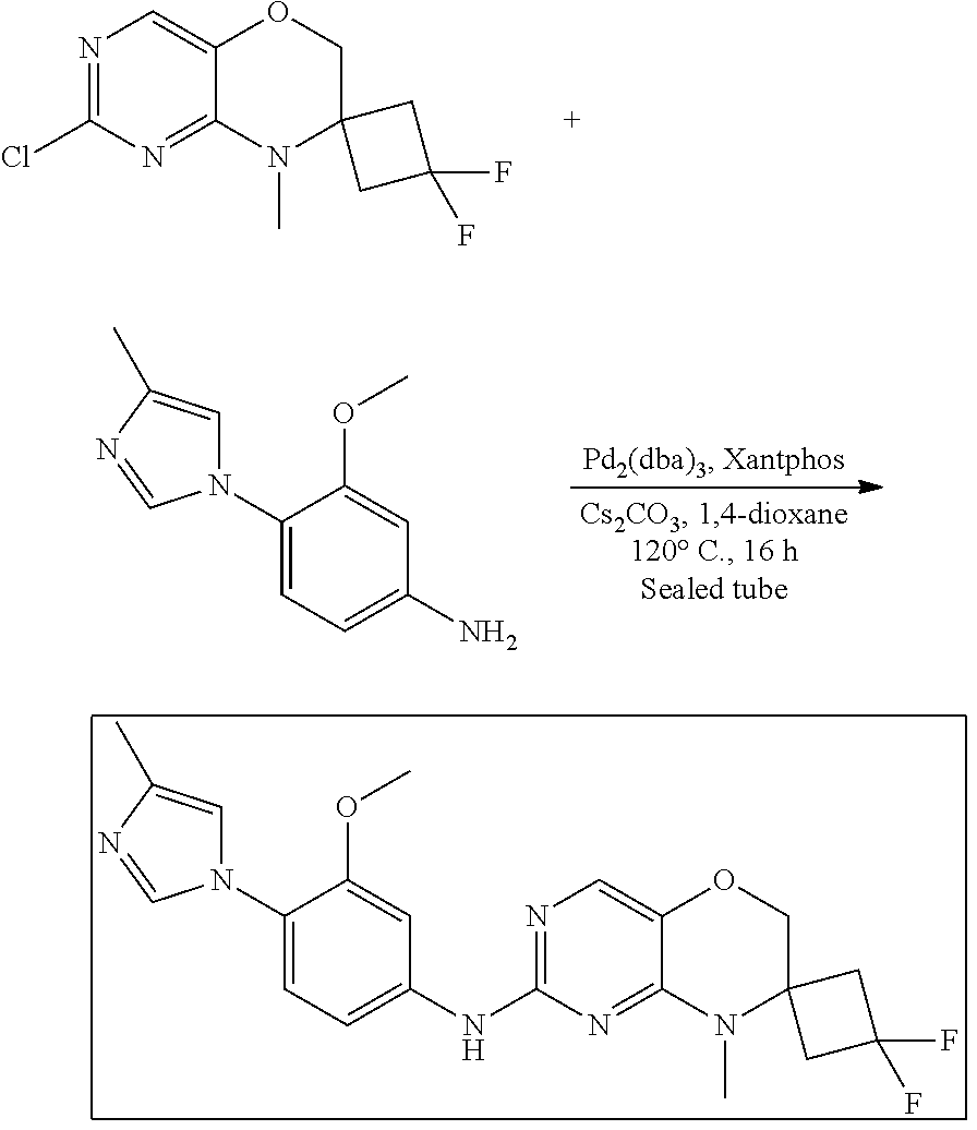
N1=C(Cl)N=C2C(=C1)OCC1(N2C)CC(F)(F)C1.COC1=CC(N)=CC=C1N1C=C(C)N=C1.N1(C2=CC=C(NC3=NC=C4C(=N3)N(C)C3(CO4)CC(F)(F)C3)C=C2OC)C=C(C)N=C1
